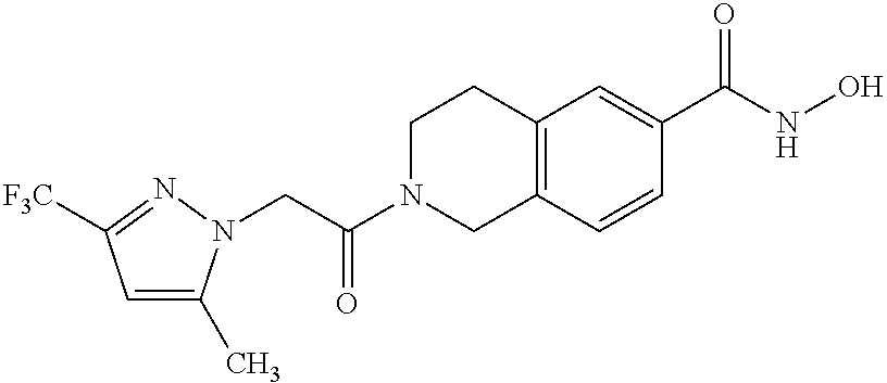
C(C(N1CC2=C(CC1)C=C(C(NO)=O)C=C2)=O)N1C(C)=CC([F3C])=N1
